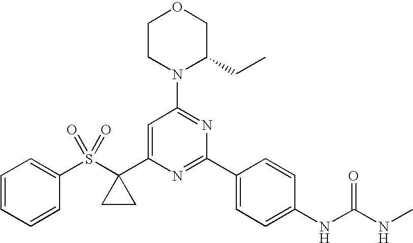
C1(S(C2(C3=CC(N4C(CC)COCC4)=NC(C4=CC=C(NC(NC)=O)C=C4)=N3)CC2)(=O)=O)=CC=CC=C1
